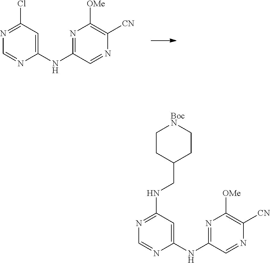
N1=C(NC2=CC(Cl)=NC=N2)C=NC([CN])=C1[OMe].N1=C(NC2=CC(NCC3CC[BocN]CC3)=NC=N2)C=NC([CN])=C1[OMe]
